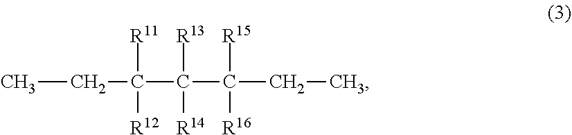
CCC([R11])([R12])C([R13])([R14])C([R15])([R16])CC
